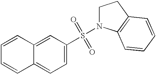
C1=CC2=CC(S(=O)(=O)N3CCC4=C3C=CC=C4)=CC=C2C=C1
